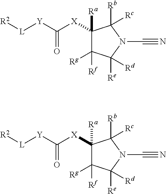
C1([X]C([Y][L][R2])=O)([Ra])C([Rf])([Rg])C([Re])([Rd])N(C#N)C1([Rb])[Rc].C1([X]C([Y][L][R2])=O)([Ra])C([Rf])([Rg])C([Re])([Rd])N(C#N)C1([Rb])[Rc]
